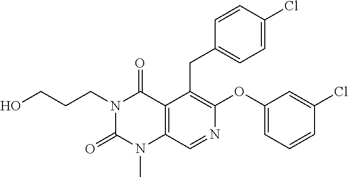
C12=C(C=NC(OC3=CC=CC(Cl)=C3)=C1CC1=CC=C(Cl)C=C1)N(C)C(=O)N(CCCO)C2=O
